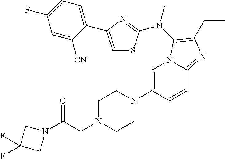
C1=C(N2CCN(CC(N3CC(F)(F)C3)=O)CC2)C=CC2=NC(CC)=C(N(C)C3=NC(C4=CC=C(F)C=C4[CN])=CS3)N12
